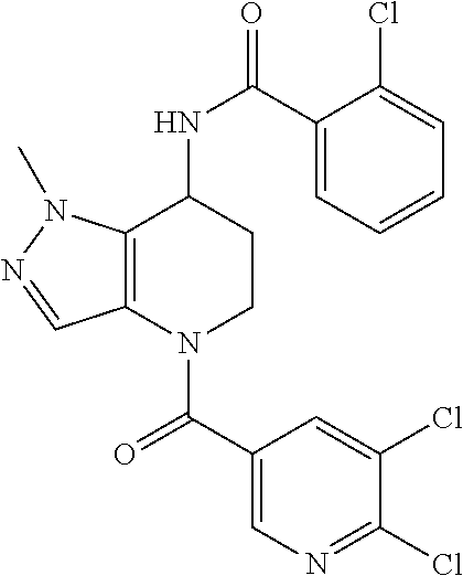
C1(C(=O)N2CCC(NC(=O)C3=CC=CC=C3Cl)C3=C2C=NN3C)=CN=C(Cl)C(Cl)=C1
